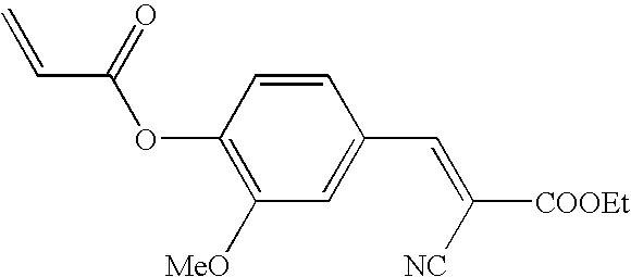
C1(C=C([COOEt])[NC])=CC([MeO])=C(OC(C=C)=O)C=C1
